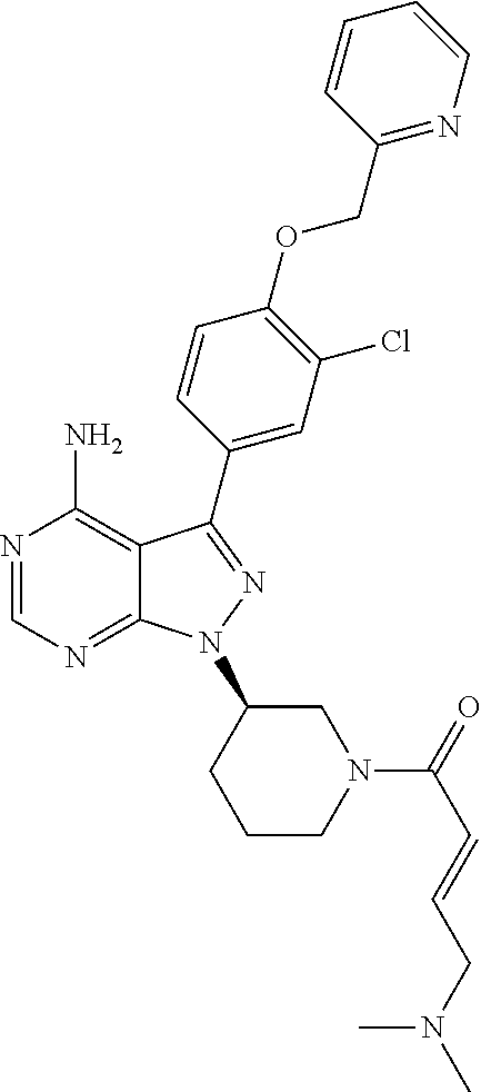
N1=CN=C2C(=C1N)C(C1=CC(Cl)=C(OCC3=NC=CC=C3)C=C1)=NN2C1CCCN(C(C=CCN(C)C)=O)C1
